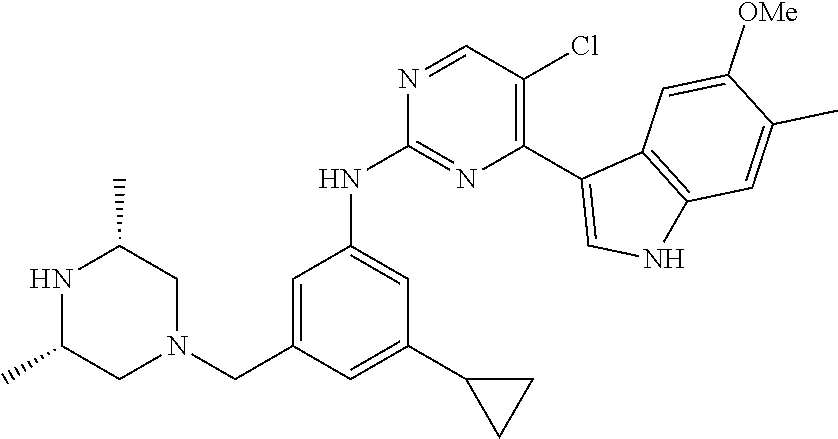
N1C(C)CN(CC2=CC(NC3=NC(C4=CNC5=C4C=C([OMe])C(C)=C5)=C(Cl)C=N3)=CC(C3CC3)=C2)CC1C
